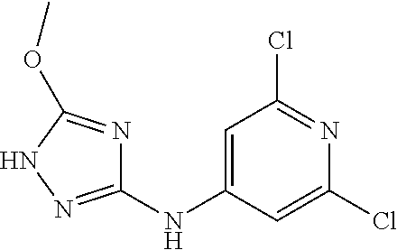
C1(NC2=CC(Cl)=NC(Cl)=C2)=NNC(OC)=N1
